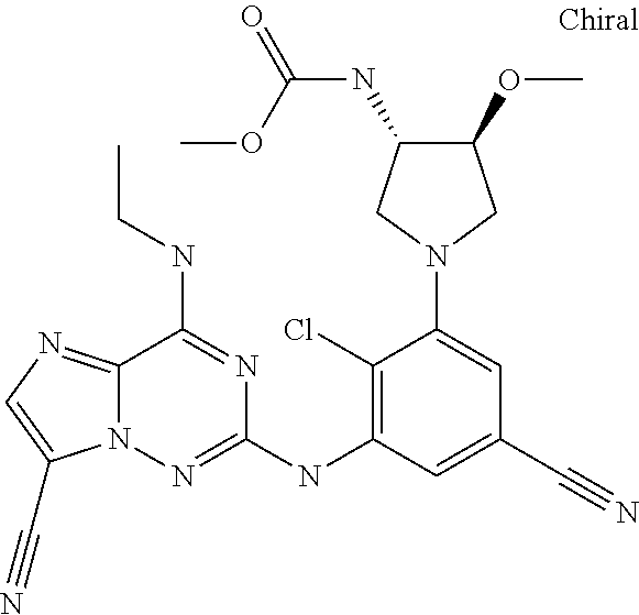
N1(C2=CC(C#N)=CC(NC3=NN4C(=NC=C4C#N)C(NCC)=N3)=C2Cl)CC(OC)C(NC(=O)OC)C1
